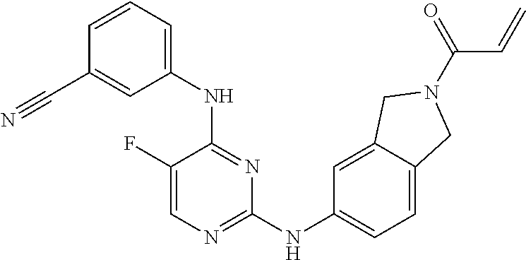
C1(F)=CN=C(NC2=CC=C3C(=C2)CN(C(C=C)=O)C3)N=C1NC1=CC=CC(C#N)=C1
